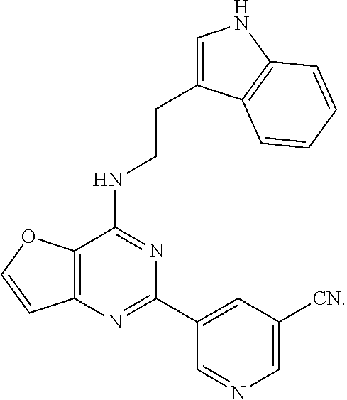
C12=C(N=C(C3=CC([CN])=CN=C3)N=C1NCCC1=CNC3=C1C=CC=C3)C=CO2
